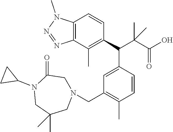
C1=C(C(C2=C(C)C3=C(C=C2)N(C)N=N3)C(C(O)=O)(C)C)C=CC(C)=C1CN1CC(=O)N(C2CC2)CC(C)(C)C1
